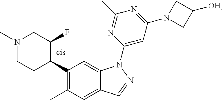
C1(C2C(F)CN(C)CC2)=C(C)C=C2C(=C1)N(C1=CC(N3CC([OH])C3)=NC(C)=N1)N=C2
